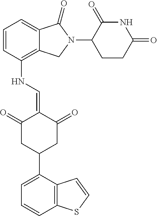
C1(NC=C2C(=O)CC(C3=CC=CC4=C3C=CS4)CC2=O)=C2C(=CC=C1)C(=O)N(C1C(=O)NC(=O)CC1)C2
